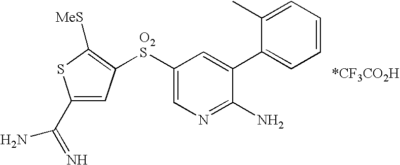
C1(C(=N)N)=CC([O2S]C2=CN=C(N)C(C3=CC=CC=C3C)=C2)=C([MeS])S1
